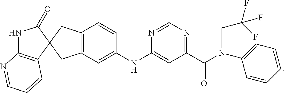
C12=C(C=C(NC3=CC(C(=O)N(CC(F)(F)F)C4=CC=CC=C4)=NC=N3)C=C1)CC1(C2)C(=O)NC2=C1C=CC=N2
